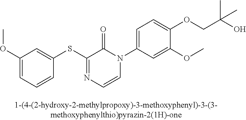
C1(SC2=NC=CN(C3=CC=C(OCC(O)(C)C)C(OC)=C3)C2=O)=CC(OC)=CC=C1
